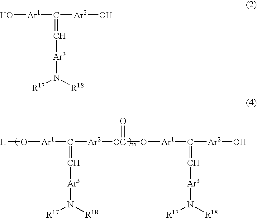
O([Ar1]C([Ar2][OC](O[Ar1]C([Ar2]O)=C[Ar3]N([R17])[R18])=O)=C[Ar3]N([R17])[R18])[H].O[Ar1]C([Ar2]O)=C[Ar3]N([R17])[R18]
